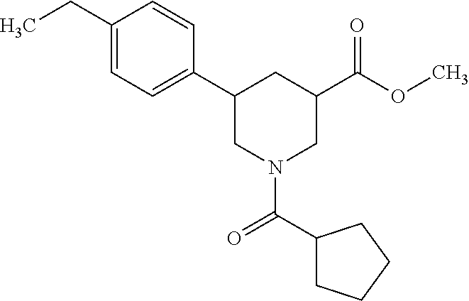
CCC1=CC=C(C2CN(C(=O)C3CCCC3)CC(C(OC)=O)C2)C=C1
